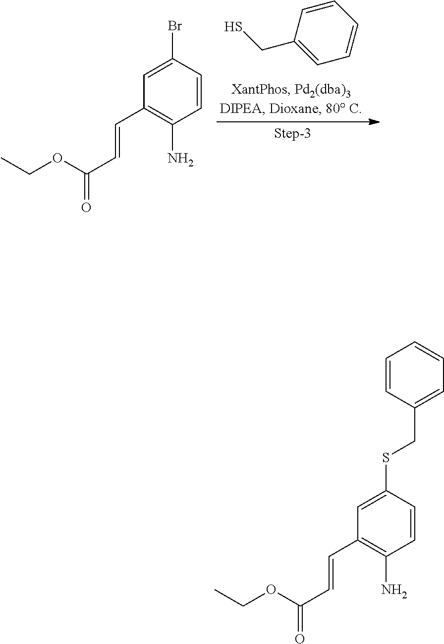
C1=C(CS)C=CC=C1.C1=C(Br)C=CC(N)=C1C=CC(OCC)=O.C1=C(SCC2=CC=CC=C2)C=CC(N)=C1C=CC(OCC)=O
